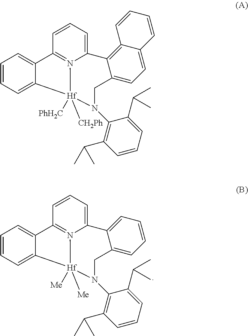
C12=CC=CC=C1C1=CC=CC3=N1[Hf]([Me])([Me])(N(C1=C(C(C)C)C=CC=C1C(C)C)C2)C1=CC=CC=C31.C12=CC=C3C(=C1C1=CC=CC4=N1[Hf]([PhH2C])([CH2Ph])(N(C1=C(C(C)C)C=CC=C1C(C)C)C2)C1=CC=CC=C41)C=CC=C3
